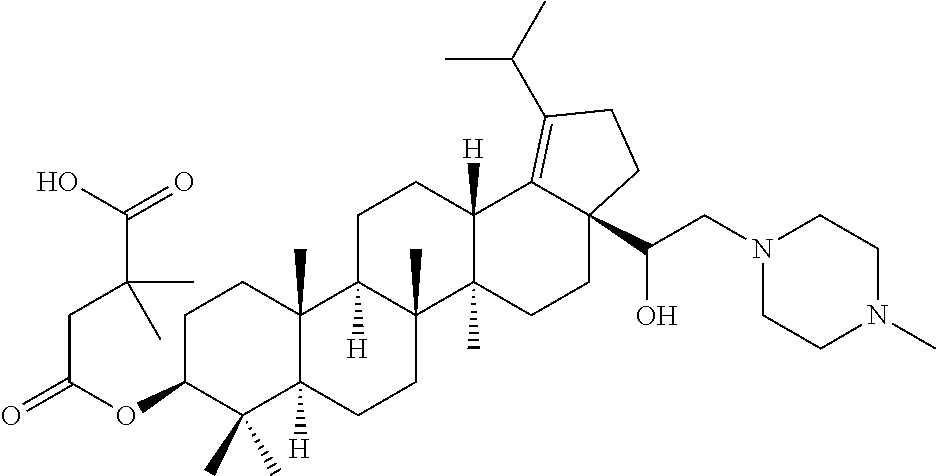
C1C(OC(CC(C(O)=O)(C)C)=O)C(C)(C)C2([H])C(C)(C1)C1([H])C(C)(CC2)C2(C)C([H])(CC1)C1=C(C(C)C)CCC1(C(CN1CCN(C)CC1)O)CC2
